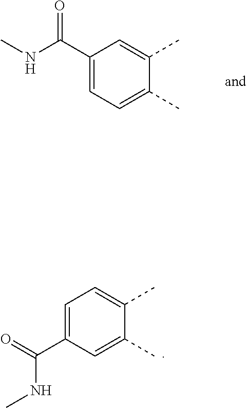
C1(C(NC)=O)=CC=C(C)C(C)=C1.C1=C(C(=O)NC)C=C(C)C(C)=C1
